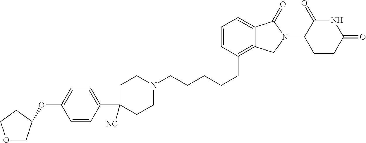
C1CN(CCCCCC2=C3C(=CC=C2)C(=O)N(C2C(=O)NC(=O)CC2)C3)CCC1([NC])C1=CC=C(OC2COCC2)C=C1
